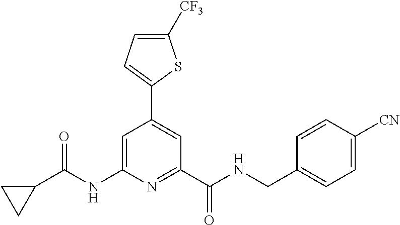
C1=C(NC(C2CC2)=O)N=C(C(NCC2=CC=C([CN])C=C2)=O)C=C1C1=CC=C([CF3])S1
